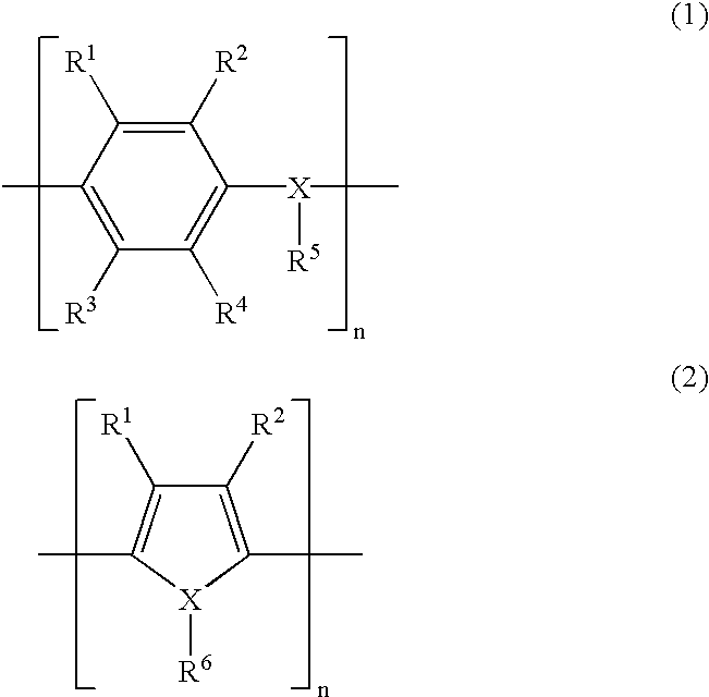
C1(C)=C([R3])C([R4])=C([X](C)[R5])C([R2])=C1[R1].C1([R2])=C(C)[X]([R6])C(C)=C1[R1]
